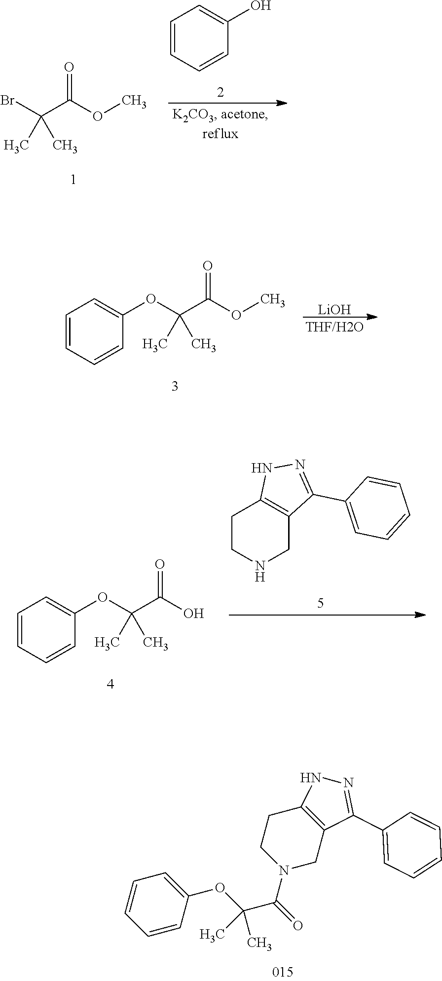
BrC(C(=O)OC)(C)C.C1=CC=CC(O)=C1.O(C(C(=O)OC)(C)C)C1=CC=CC=C1.[LiOH].O(C(C(=O)O)(C)C)C1=CC=CC=C1.C1CNCC2=C1NN=C2C1=CC=CC=C1.C1=CC(OC(C(=O)N2CC3=C(CC2)NN=C3C2=CC=CC=C2)(C)C)=CC=C1
